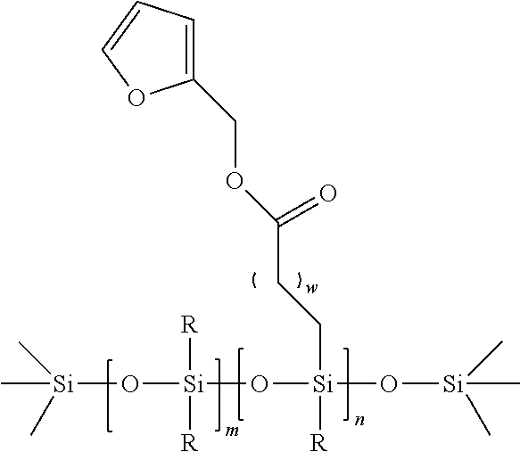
C[Si](O[Si]([R])([R])O[Si](O[Si](C)(C)C)([R])CCC(OCC1=CC=CO1)=O)(C)C
